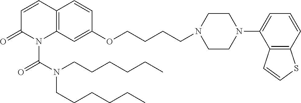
C1=CC2=C(N(C(N(CCCCCC)CCCCCC)=O)C1=O)C=C(OCCCCN1CCN(C3=CC=CC4=C3C=CS4)CC1)C=C2
